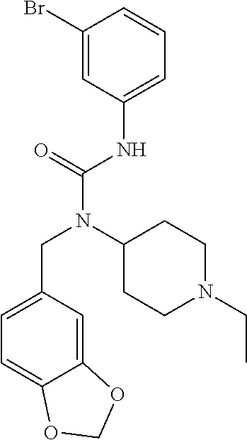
C1(Br)=CC(NC(N(CC2=CC=C3C(=C2)OCO3)C2CCN(CC)CC2)=O)=CC=C1
